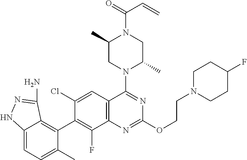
C12=CC=C(C)C(C3=C(F)C4=C(C=C3Cl)C(N3C(C)CN(C(=O)C=C)C(C)C3)=NC(OCCN3CCC(F)CC3)=N4)=C1C(N)=NN2
